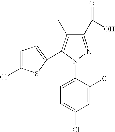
C1=C(Cl)C(N2N=C(C(O)=O)C(C)=C2C2=CC=C(Cl)S2)=CC=C1Cl
